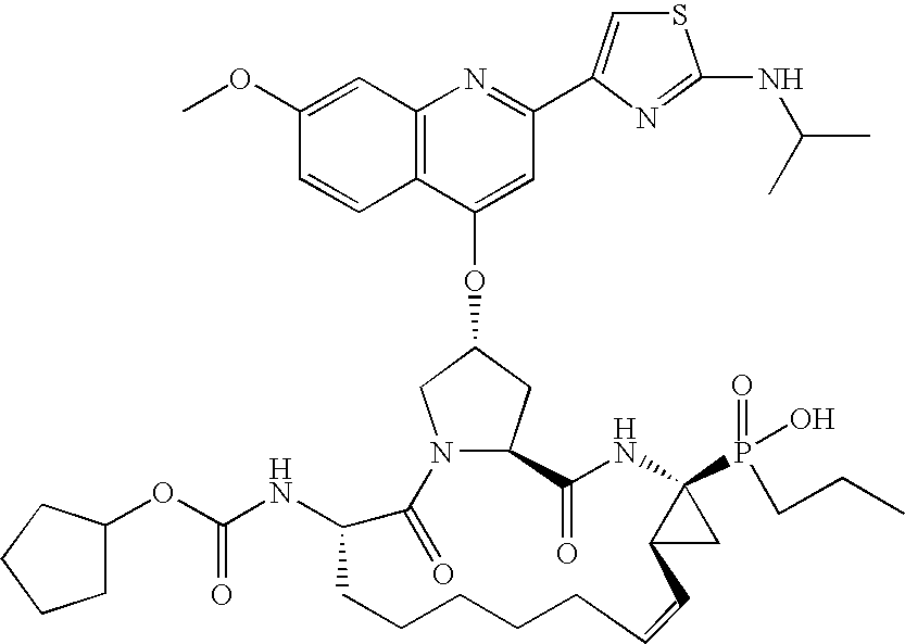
C12=C(C=C(OC)C=C1)N=C(C1=CSC(NC(C)C)=N1)C=C2OC1CN2C(C1)C(=O)NC1(P(=O)(O)CCC)C(C1)C=CCCCCCC(NC(=O)OC1CCCC1)C2=O
